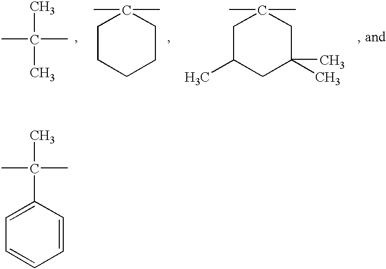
CC(C)(C)C.C1CCCCC1(C)C.C1C(C)CC(C)(C)CC1(C)C.C1=CC=CC(C(C)(C)C)=C1
